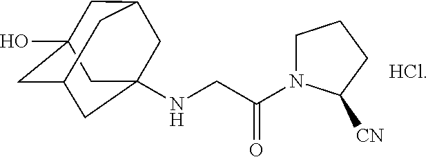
C1N(C(CNC23CC4CC(O)(CC(C2)C4)C3)=O)C([CN])CC1
